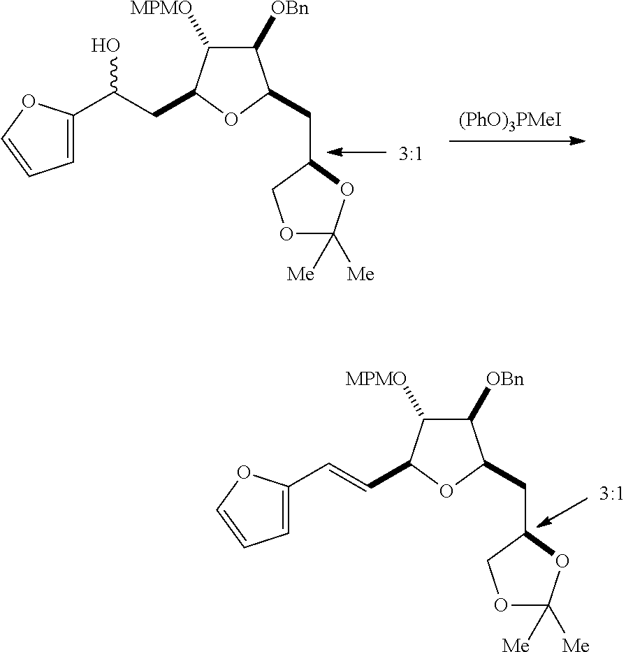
C1([OBn])C([MPMO])C(C=CC2=CC=CO2)OC1CC1COC([Me])([Me])O1.C1([OBn])C([MPMO])C(CC(C2=CC=CO2)O)OC1CC1COC([Me])([Me])O1.[(PhO)3PMeI]
